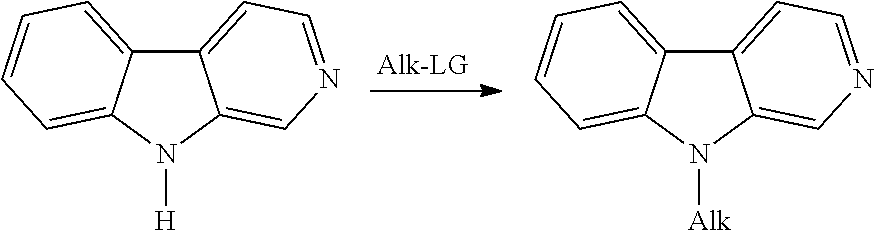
C12=CC=NC=C1N([H])C1=CC=CC=C21.C12=CC=NC=C1N([Alk])C1=CC=CC=C21
